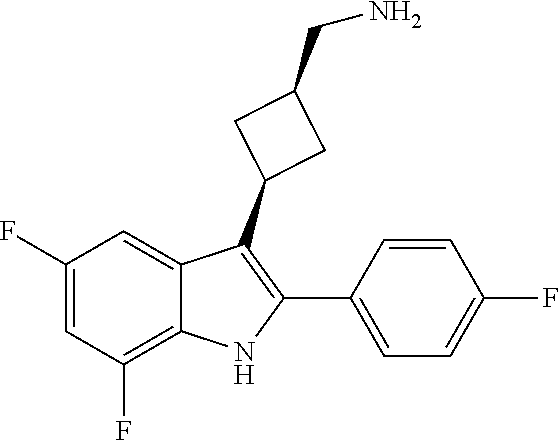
C1(F)=CC(F)=C2C(=C1)C(C1CC(CN)C1)=C(C1=CC=C(F)C=C1)N2
